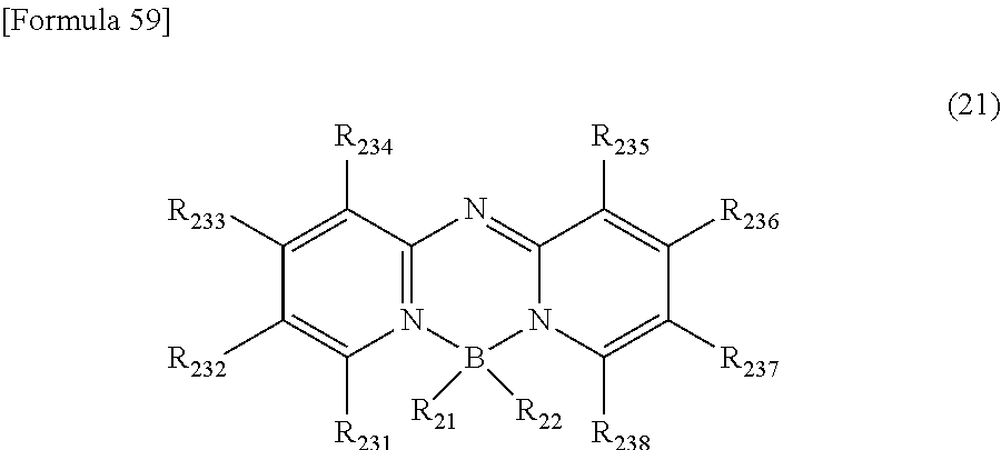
C1([R233])=C([R234])C2=N(C([R231])=C1[R232])B([R22])([R21])N1C(=N2)C([R235])=C([R236])C([R237])=C1[R238]
